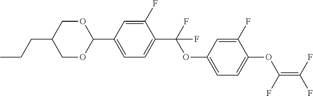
C1(C2=CC=C(C(F)(OC3=CC=C(OC(=C(F)F)F)C(F)=C3)F)C(F)=C2)OCC(CCC)CO1
